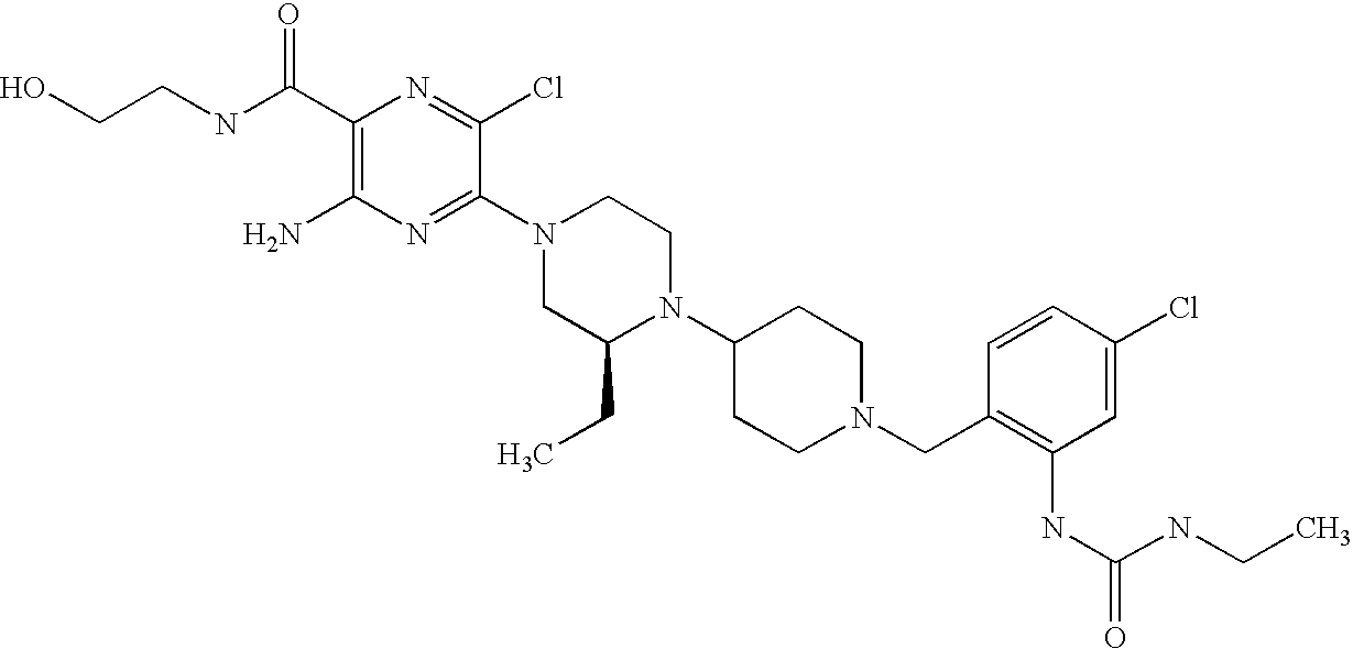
C1(C(NCCO)=O)=C(N)N=C(N2CC(CC)N(C3CCN(CC4=C(NC(=O)NCC)C=C(Cl)C=C4)CC3)CC2)C(Cl)=N1
